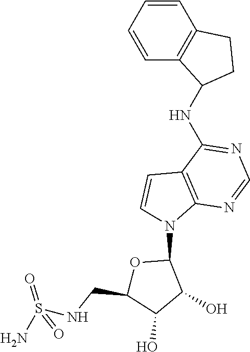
C12=C(C=CC=C1)CCC2NC1=NC=NC2=C1C=CN2C1OC(CNS(N)(=O)=O)C(O)C1O
